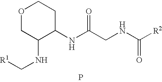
P.N(C(CNC([R2])=O)=O)C1CCOCC1NC[R1]
